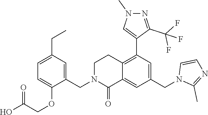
C1(CN2C(=O)C3=CC(CN4C(C)=NC=C4)=CC(C4=CN(C)N=C4C(F)(F)F)=C3CC2)=CC(CC)=CC=C1OCC(O)=O
